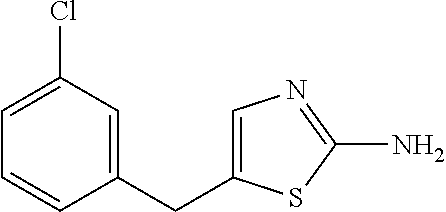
C1=C(Cl)C=C(CC2=CN=C(N)S2)C=C1
